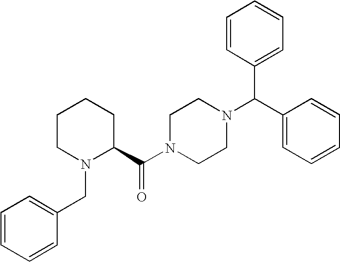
C(N1CCN(C(C2=CC=CC=C2)C2=CC=CC=C2)CC1)(=O)C1CCCCN1CC1=CC=CC=C1
